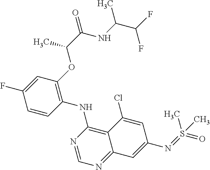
C1=CC(NC2=C3C(=NC=N2)C=C(N=S(=O)(C)C)C=C3Cl)=C(OC(C(NC(C(F)F)C)=O)C)C=C1F
